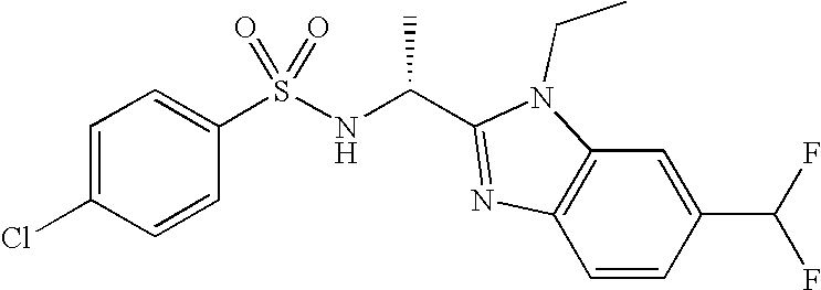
C1=C(Cl)C=CC(S(NC(C2=NC3=C(C=C(C(F)F)C=C3)N2CC)C)(=O)=O)=C1
